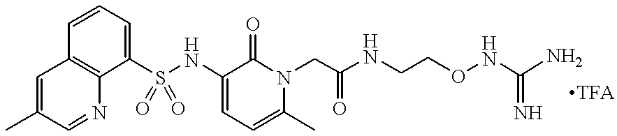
C12=C(C(S(NC3=CC=C(C)N(CC(NCCONC(N)=N)=O)C3=O)(=O)=O)=CC=C1)N=CC(C)=C2
